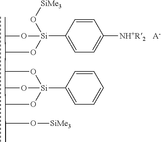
C1=CC([Si]2(O[SiMe3])OC(C)C(C3O[Si]4(C5=CC=CC=C5)OC3C(C(O[SiMe3])C)O4)O2)=CC=C1[NH+R2].[A-]
